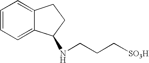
C1=CC=C2C(=C1)CCC2NCCC[SO3H]
